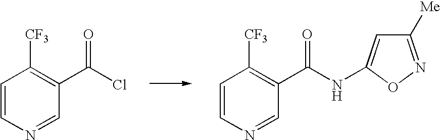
C1=CN=CC(C(Cl)=O)=C1[CF3].C1=CN=CC(C(=O)NC2=CC([Me])=NO2)=C1[CF3]
